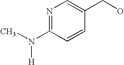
N1=C(N([H])C)C=CC(CO)=C1
